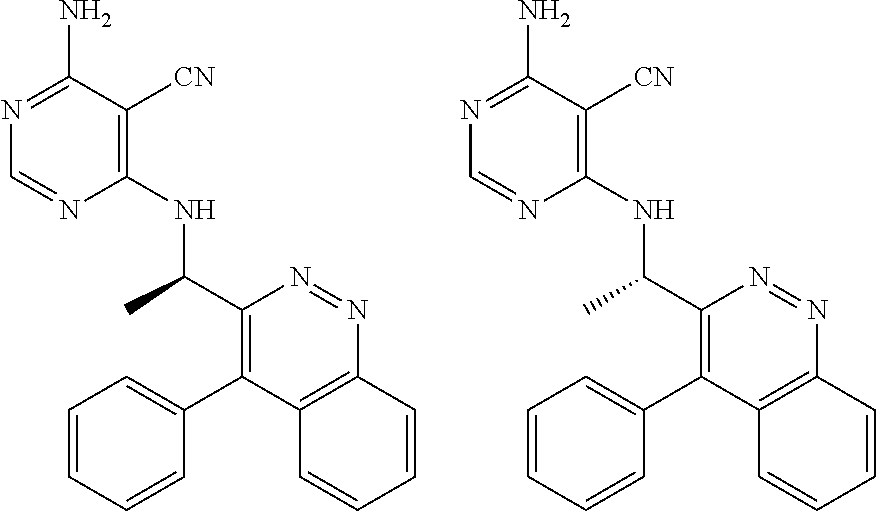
C1(NC(C2=C(C3=CC=CC=C3)C3=C(N=N2)C=CC=C3)C)=C([CN])C(N)=NC=N1.C1(NC(C2=C(C3=CC=CC=C3)C3=C(N=N2)C=CC=C3)C)=C([CN])C(N)=NC=N1
